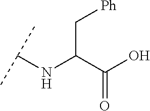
C(C(C(O)=O)NC(C)C)[Ph]
